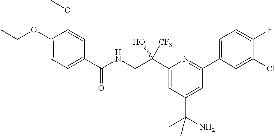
C1(C(CNC(=O)C2=CC=C(OCC)C(OC)=C2)(O)[CF3])=CC(C(N)(C)C)=CC(C2=CC=C(F)C(Cl)=C2)=N1
